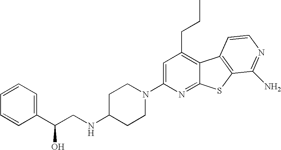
C1=C(N2CCC(NCC(C3=CC=CC=C3)O)CC2)N=C2C(=C1CCC)C1=C(S2)C(N)=NC=C1
